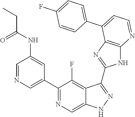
C1=NC=C(C2=NC=C3C(=C2F)C(C2=NC4=C(N2)N=CC=C4C2=CC=C(F)C=C2)=NN3)C=C1NC(CC)=O
